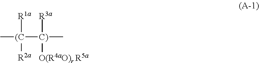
C[(C]([C)](C)([O(R4aO)r R5a])[R3a])([R1a])[R2a]
